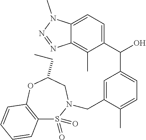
C12=CC=C(C(O)C3=CC=C(C)C(CN4S(=O)(=O)C5=C(OC(CC)C4)C=CC=C5)=C3)C(C)=C1N=NN2C
